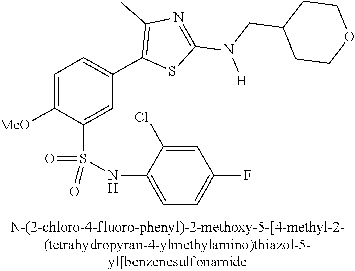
C1=C([OMe])C(S(NC2=CC=C(F)C=C2Cl)(=O)=O)=CC(C2=C(C)N=C(N(CC3CCOCC3)[H])S2)=C1
